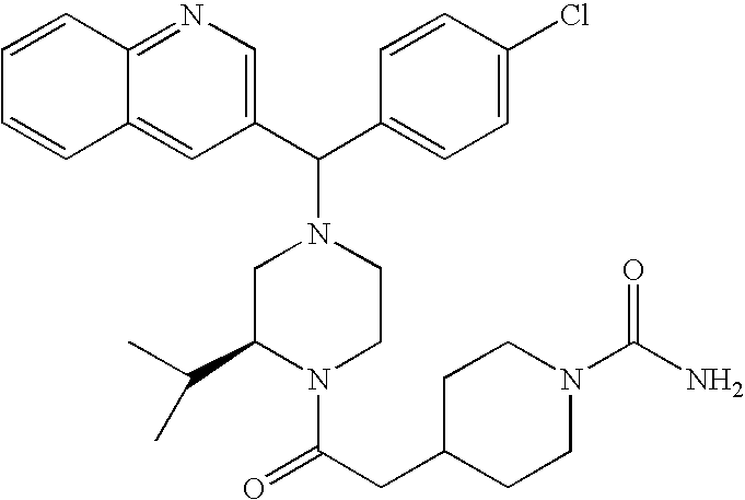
C1(C(N2CC(C(C)C)N(C(CC3CCN(C(N)=O)CC3)=O)CC2)C2=CC=C(Cl)C=C2)=CN=C2C(=C1)C=CC=C2
